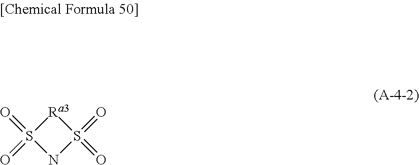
O=S1(=O)NS(=O)(=O)[Ra3]1
